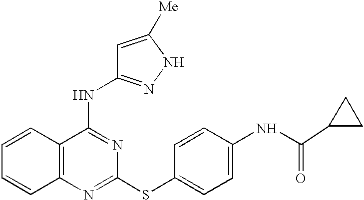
C1=CC2=C(C=C1)N=C(SC1=CC=C(NC(=O)C3CC3)C=C1)N=C2NC1=NNC([Me])=C1
